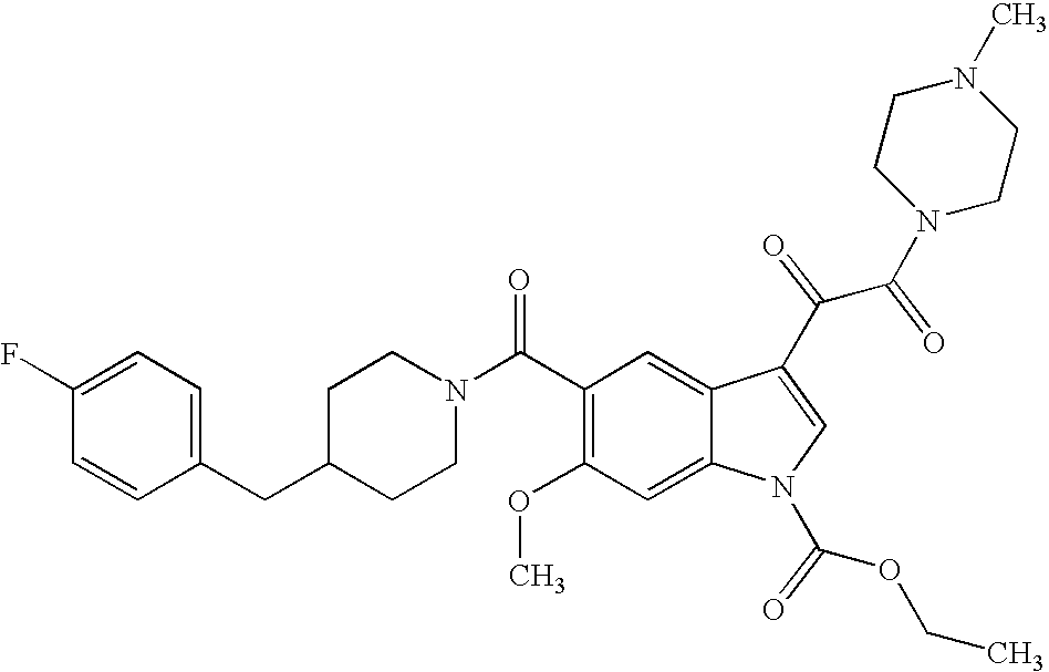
C1(F)=CC=C(CC2CCN(C(C3=C(OC)C=C4C(=C3)C(C(C(N3CCN(C)CC3)=O)=O)=CN4C(OCC)=O)=O)CC2)C=C1
